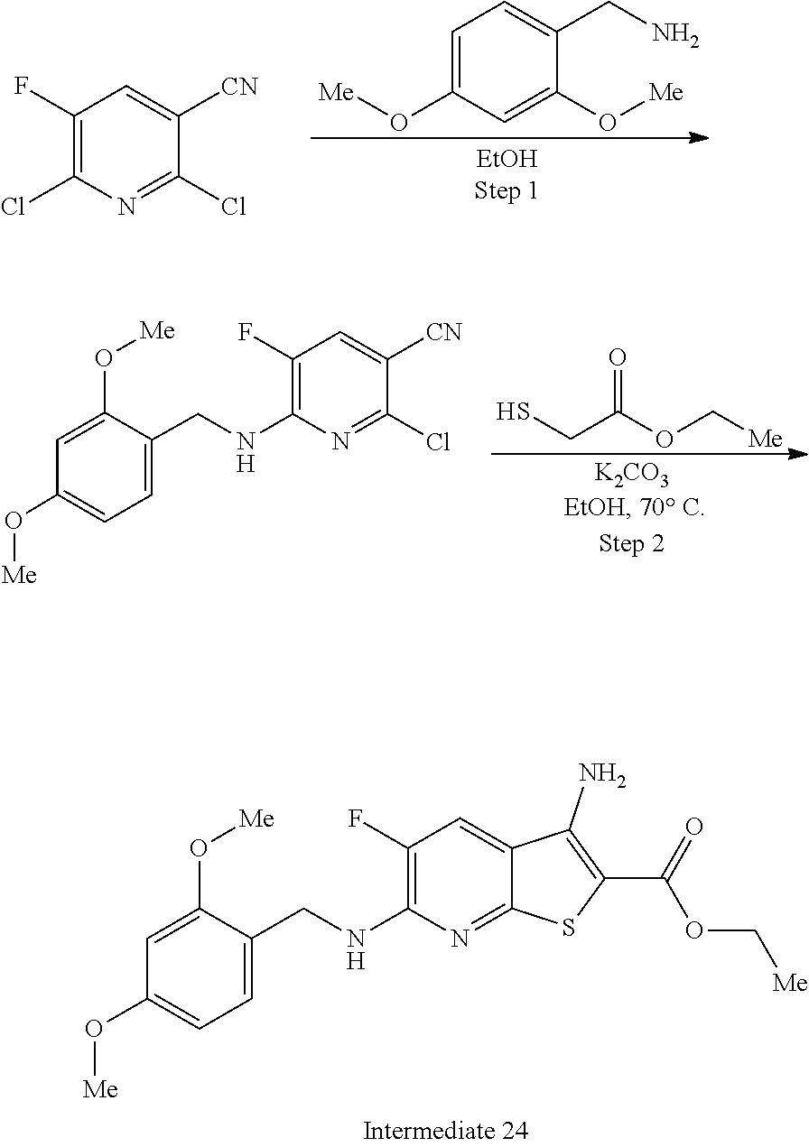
C1(F)=C(Cl)N=C(Cl)C([CN])=C1.C1=C(O[Me])C=C(O[Me])C(CN)=C1.O=C(OC[Me])CS.C1(F)=C(NCC2=CC=C(O[Me])C=C2O[Me])N=C(Cl)C([CN])=C1.C1(F)=C(NCC2=CC=C(O[Me])C=C2O[Me])N=C2C(=C1)C(N)=C(C(=O)OC[Me])S2
